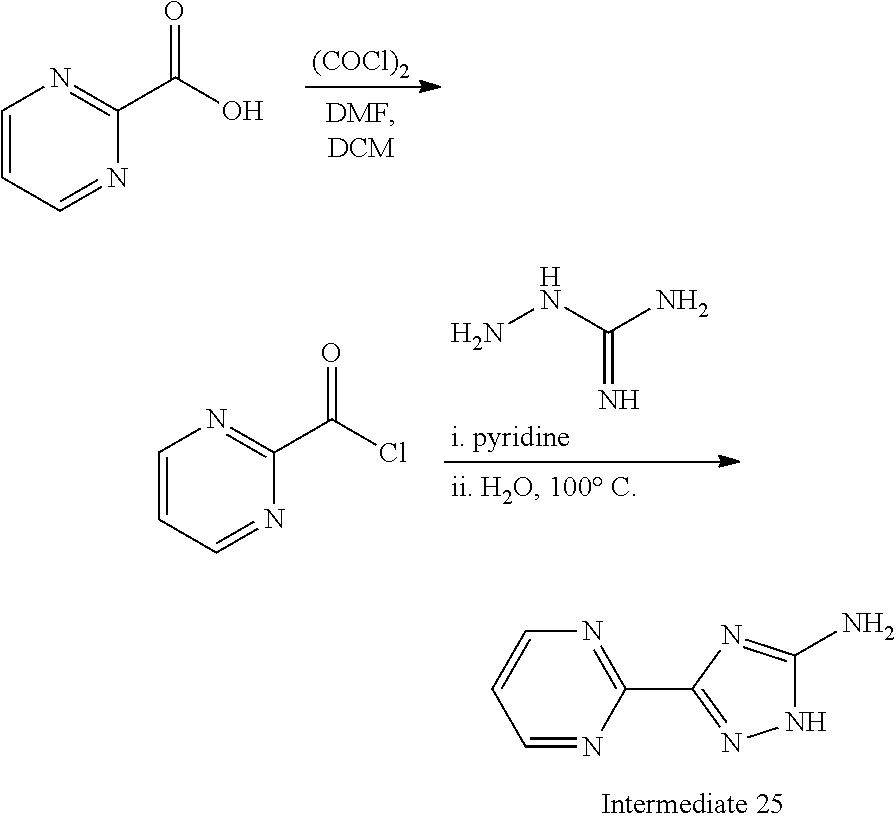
N1C(N)=NC(C2=NC=CC=N2)=N1.[(COCl)2].C1(C(O)=O)=NC=CC=N1.NNC(N)=N.[i. pyridine].C(Cl)(=O)C1=NC=CC=N1
